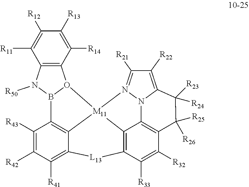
C12=C(C([R14])=C([R13])C([R12])=C1[R11])O1B(N2[R50])C2=C3C(=C([R41])C([R42])=C2[R43])[L13]C2=C4[M11]13N1=C([R21])C([R22])=C3N1C4=C(C([R32])=C2[R33])C([R25])([R26])C3([R24])[R23]
